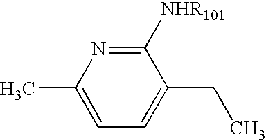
C1([NHR101])=NC(C)=CC=C1CC
